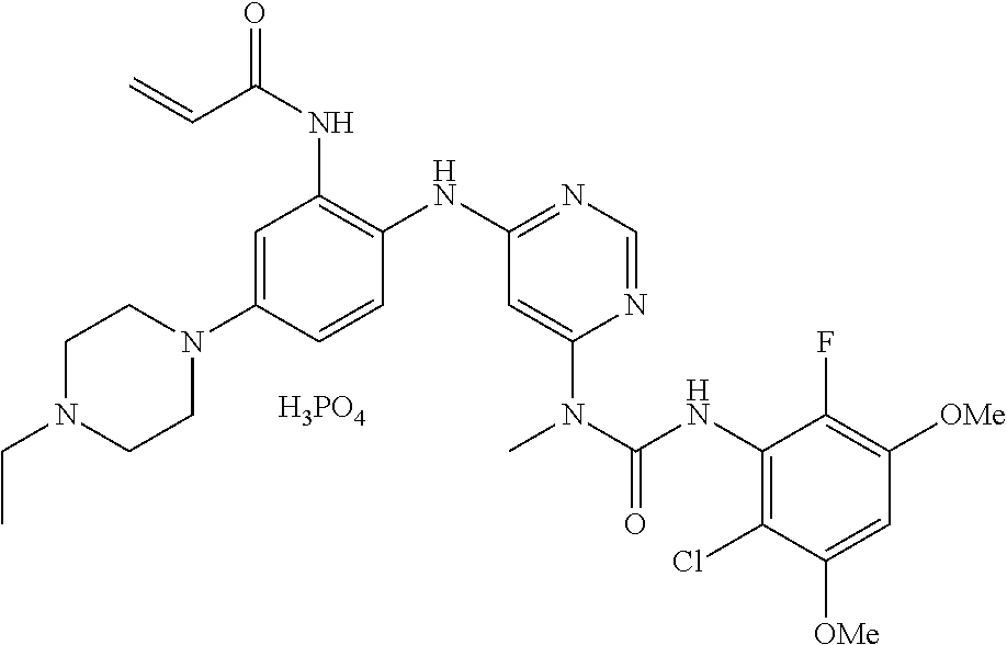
C1=C(N2CCN(CC)CC2)C=CC(NC2=NC=NC(N(C(NC3=C(Cl)C([OMe])=CC([OMe])=C3F)=O)C)=C2)=C1NC(C=C)=O.[H3PO4]
